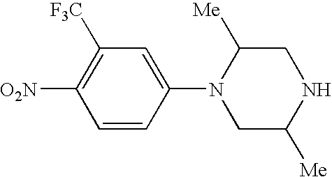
C1(N2CC([Me])NCC2[Me])=CC([F3C])=C([O2N])C=C1
